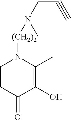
C1=CC(=O)C(O)=C(C)N1[(CH2)2]N(CC#C)C
